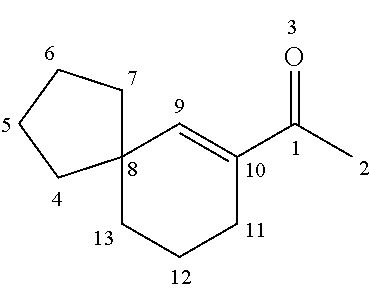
C12(CCCC(C(C)=O)=C1)CCCC2
